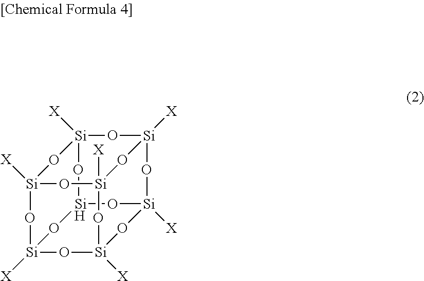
[Si]12([X])O[Si]3([X])O[Si]4([X])O[Si](O1)O[Si]1([X])O[Si]([X])(O[Si]([X])(O[Si]([X])(O1)O2)O3)O4
